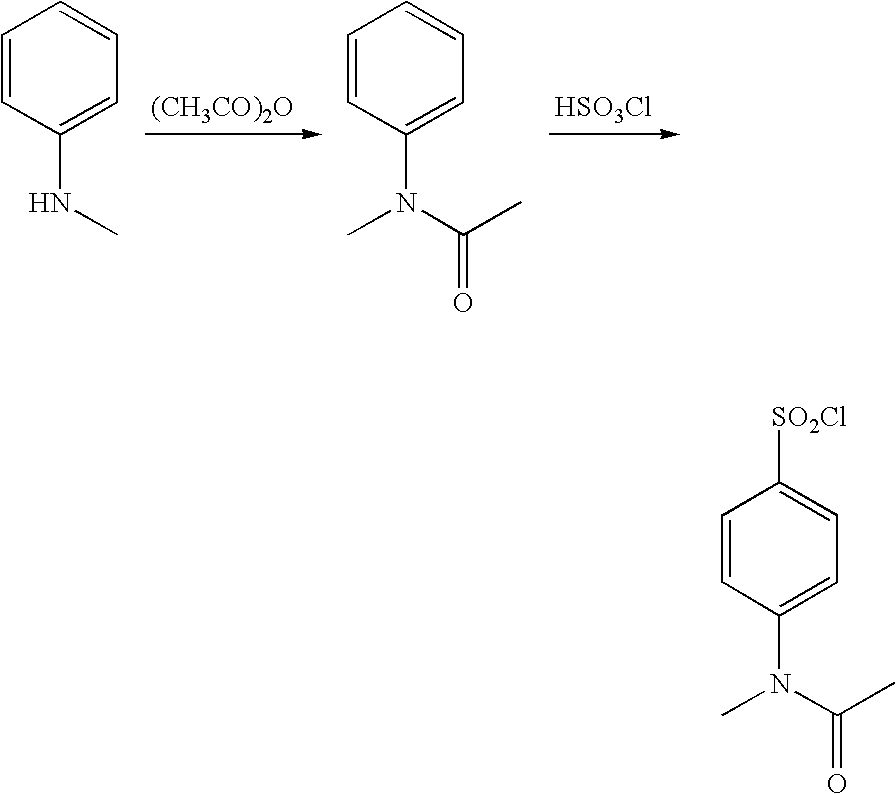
[(CH3CO)2O].[HSO3Cl].C1=CC(NC)=CC=C1.C1=CC(N(C(C)=O)C)=CC=C1.C1=CC(N(C(C)=O)C)=CC=C1[SO2Cl]
